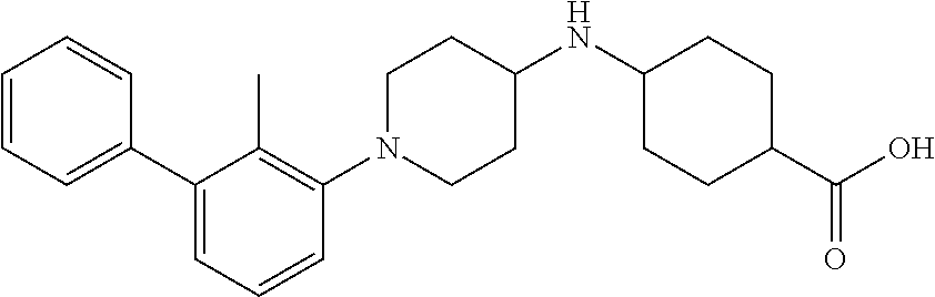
C1=CC=CC(C2=CC=CC(N3CCC(NC4CCC(C(O)=O)CC4)CC3)=C2C)=C1
